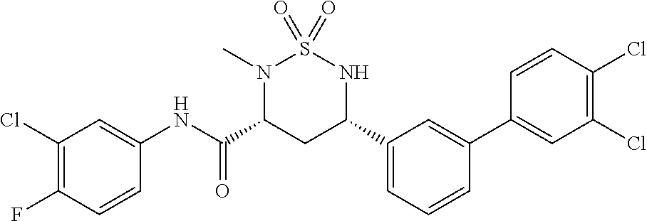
C1(Cl)=C(F)C=CC(NC(C2CC(C3=CC=CC(C4=CC(Cl)=C(Cl)C=C4)=C3)NS(=O)(=O)N2C)=O)=C1
